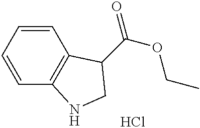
C1=CC2=C(C=C1)C(C(OCC)=O)CN2.Cl
